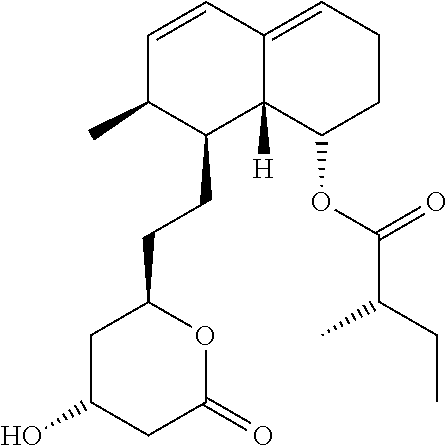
C1=CC2=CCCC(OC(=O)C(CC)C)C2([H])C(CCC2CC(O)CC(=O)O2)C1C
